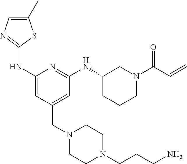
C1(C)=CN=C(NC2=CC(CN3CCN(CCCN)CC3)=CC(NC3CCCN(C(C=C)=O)C3)=N2)S1
